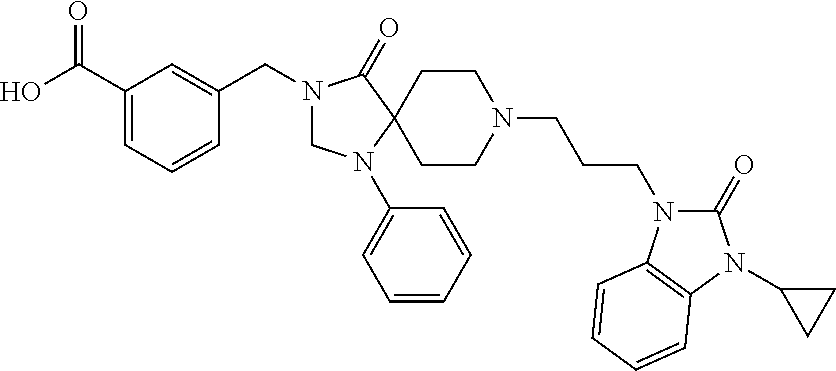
C1(C(O)=O)=CC=CC(CN2CN(C3=CC=CC=C3)C3(C2=O)CCN(CCCN2C(=O)N(C4CC4)C4=C2C=CC=C4)CC3)=C1
